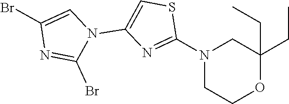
C1(Br)=CN(C2=CSC(N3CCOC(CC)(CC)C3)=N2)C(Br)=N1
